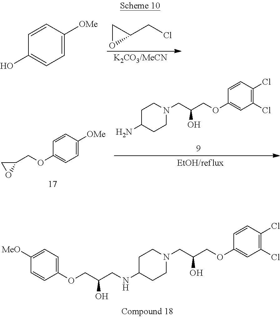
C1OC1CCl.C1=C([OMe])C=CC(O)=C1.C1(Cl)=C(Cl)C=CC(OCC(CN2CCC(N)CC2)O)=C1.C1=C([OMe])C=CC(OCC2CO2)=C1.C1(Cl)=C(Cl)C=CC(OCC(CN2CCC(NCC(COC3=CC=C([MeO])C=C3)O)CC2)O)=C1
